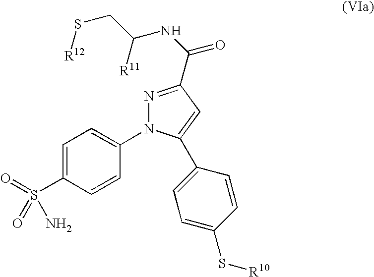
C1=C(S(=O)(=O)N)C=CC(N2N=C(C(=O)NC([R11])CS[R12])C=C2C2=CC=C(S[R10])C=C2)=C1
